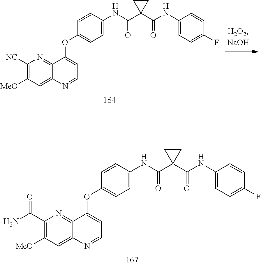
C1(NC(C2(C(=O)NC3=CC=C(OC4=CC=NC5=CC([MeO])=C([NC])N=C45)C=C3)CC2)=O)=CC=C(F)C=C1.C1(NC(C2(C(=O)NC3=CC=C(OC4=CC=NC5=CC([MeO])=C(C(N)=O)N=C45)C=C3)CC2)=O)=CC=C(F)C=C1
